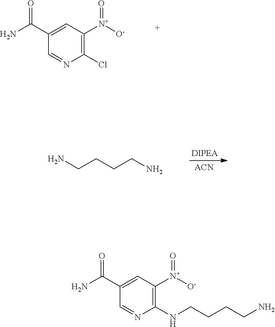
C1(C(N)=O)=CC([N+]([O-])=O)=C(Cl)N=C1.NCCCCN.[ACN].C1(C(N)=O)=CC([N+]([O-])=O)=C(NCCCCN)N=C1
